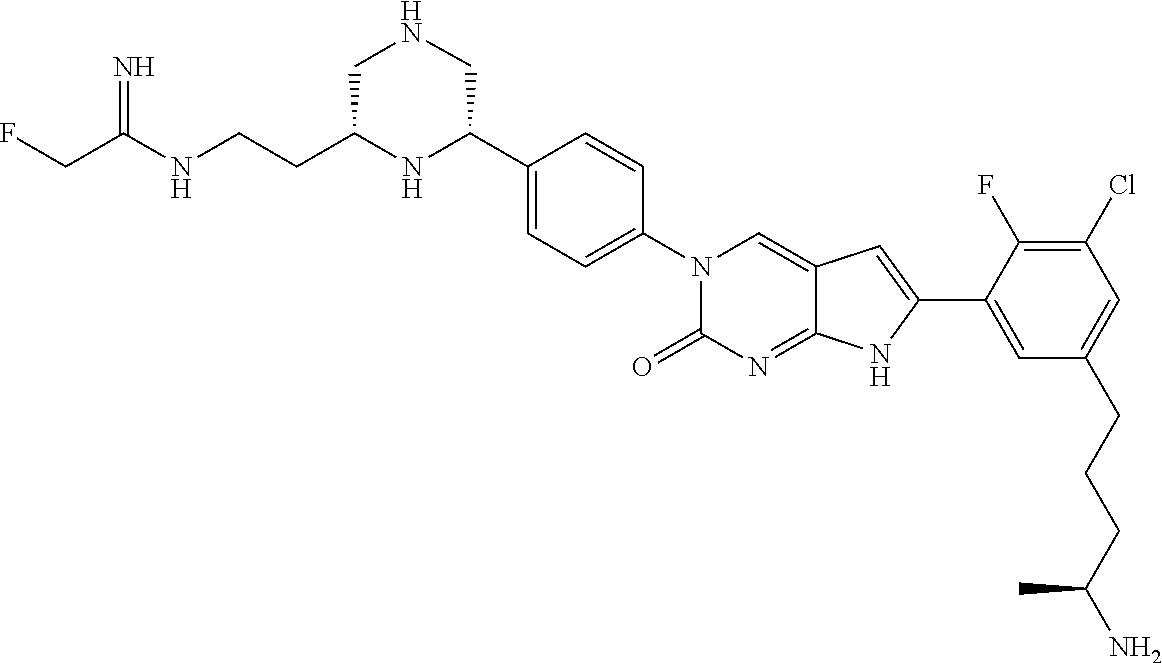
C(C(NCCC1NC(C2=CC=C(N3C(=O)N=C4C(=C3)C=C(C3=CC(CCCC(N)C)=CC(Cl)=C3F)N4)C=C2)CNC1)=N)F
